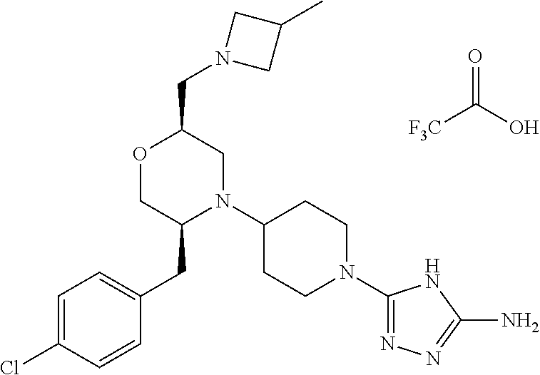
C1=C(Cl)C=CC(CC2N(C3CCN(C4=NN=C(N)N4)CC3)CC(CN3CC(C)C3)OC2)=C1.[F3C]C(O)=O
